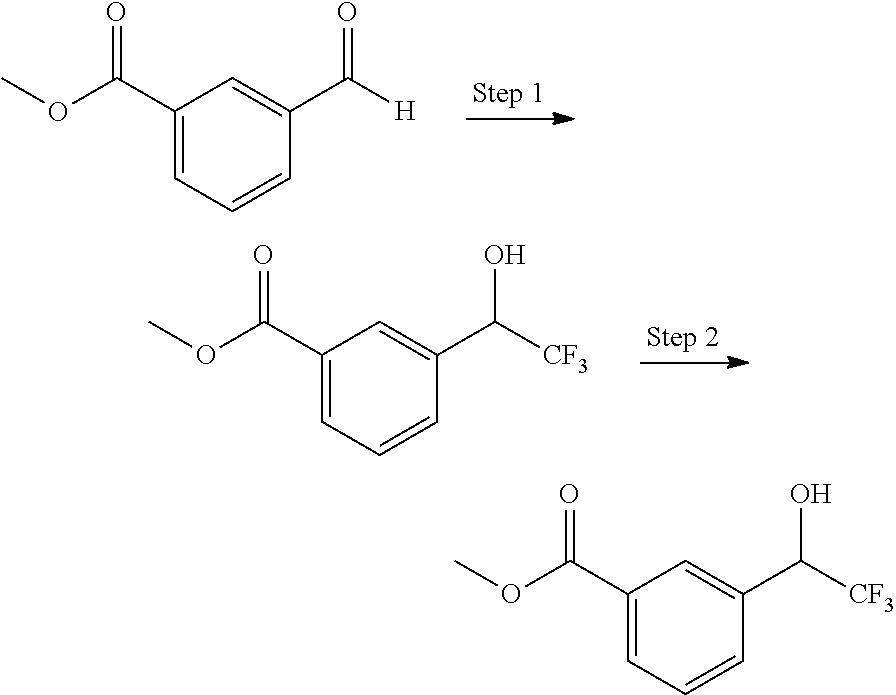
C1(C(OC)=O)=CC=CC(C([H])=O)=C1.C1(C(OC)=O)=CC=CC(C([CF3])O)=C1.C1(C(OC)=O)=CC=CC(C([CF3])O)=C1
